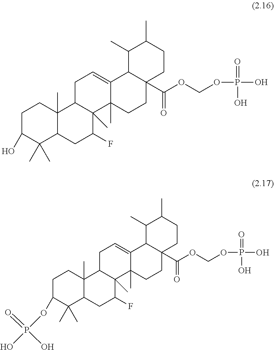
C1C(O)C(C)(C)C2C(C)(C1)C1C(C)(C(F)C2)C2(C)C(=CC1)C1C(C(OCOP(=O)(O)O)=O)(CC2)CCC(C)C1C.C1C(OP(O)(O)=O)C(C)(C)C2C(C)(C1)C1C(C)(C(F)C2)C2(C)C(=CC1)C1C(C(OCOP(=O)(O)O)=O)(CC2)CCC(C)C1C
